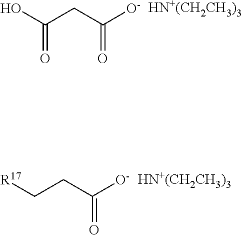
OC(CC([O-])=O)=O.[HN+(CH2CH3)3].[R17]CCC([O-])=O.[HN+(CH2CH3)3]
